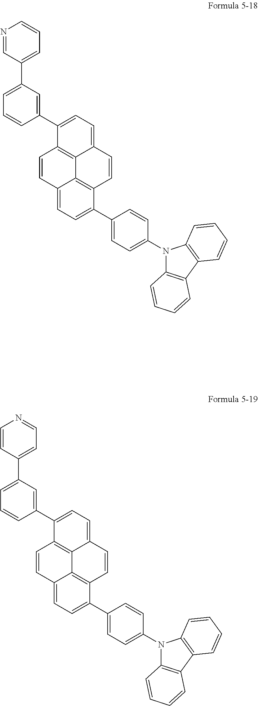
C12=CC=C(C3=CC(C4=CC=CN=C4)=CC=C3)C3=C1C1=C(C=C2)C(C2=CC=C(N4C5=C(C6=C4C=CC=C6)C=CC=C5)C=C2)=CC=C1C=C3.C12=CC=C(C3=CC(C4=CC=NC=C4)=CC=C3)C3=C1C1=C(C=C2)C(C2=CC=C(N4C5=C(C6=C4C=CC=C6)C=CC=C5)C=C2)=CC=C1C=C3
